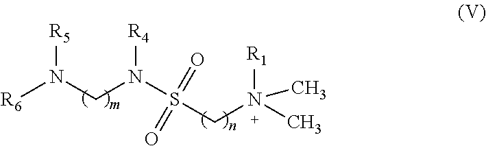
[R6]N(CN(S(CN(C)([R1])C)(=O)=O)[R4])[R5]
